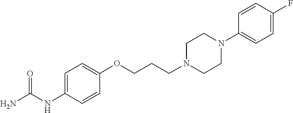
C1=C(NC(N)=O)C=CC(OCCCN2CCN(C3=CC=C(F)C=C3)CC2)=C1
